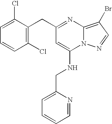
C(C1=NC2=C(Br)C=NN2C(NCC2=CC=CC=N2)=C1)C1=C(Cl)C=CC=C1Cl
